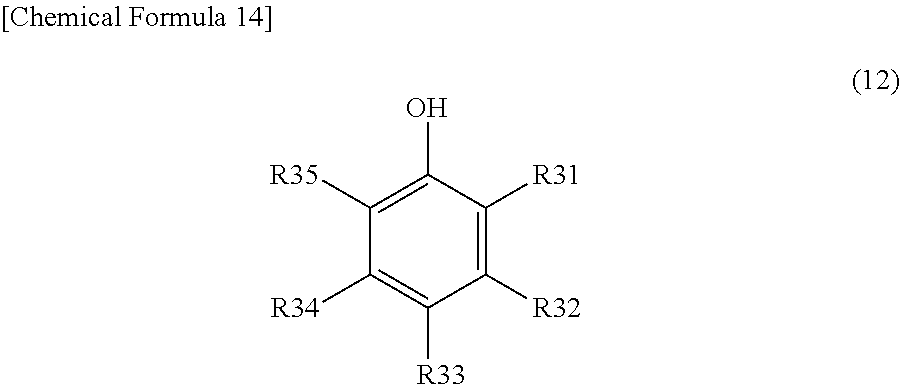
C1([R31])=C([R32])C([R33])=C([R34])C([R35])=C1O
